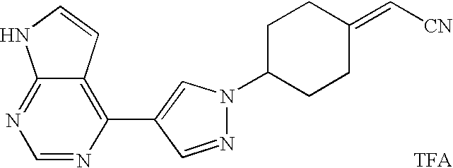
C12=NC=NC(C3=CN(C4CCC(=C[CN])CC4)N=C3)=C1C=CN2.[TFA]
